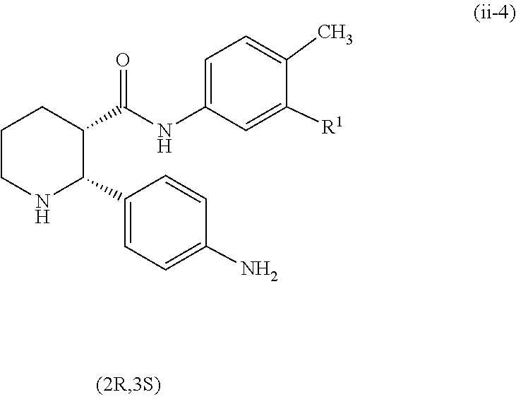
O=C(NC1=CC=C(C)C([R1])=C1)C1C(C2=CC=C(N)C=C2)NCCC1
